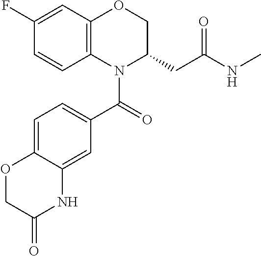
C12=C(C=C(F)C=C1)OCC(CC(NC)=O)N2C(=O)C1=CC=C2C(=C1)NC(=O)CO2
